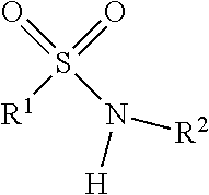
[R1]S(=O)(=O)N([R2])[H]
